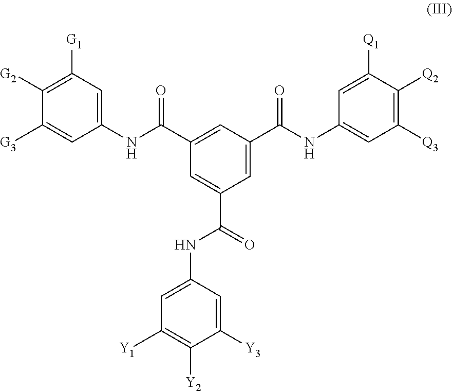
C1(NC(C2=CC(C(NC3=CC([Q3])=C([Q2])C([Q1])=C3)=O)=CC(C(NC3=CC([Y1])=C([Y2])C([Y3])=C3)=O)=C2)=O)=CC([G1])=C([G2])C([G3])=C1
